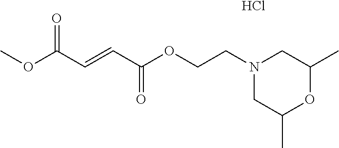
N1(CCOC(C=CC(OC)=O)=O)CC(C)OC(C)C1.Cl
